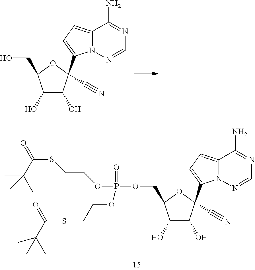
C12=CC=C(C3(C#N)C(O)C(O)C(CO)O3)N1N=CN=C2N.C12=CC=C(C3(C#N)C(O)C(O)C(COP(OCCSC(C(C)(C)C)=O)(=O)OCCSC(C(C)(C)C)=O)O3)N1N=CN=C2N
